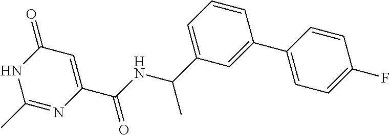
C1(=O)C=C(C(NC(C2=CC=CC(C3=CC=C(F)C=C3)=C2)C)=O)N=C(C)N1
